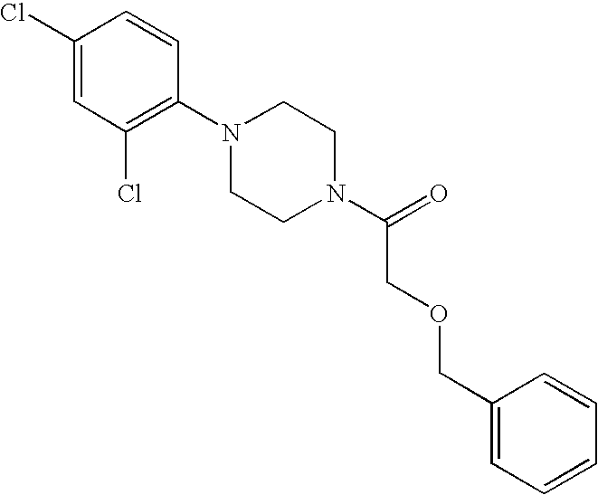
C1(Cl)=CC(Cl)=C(N2CCN(C(=O)COCC3=CC=CC=C3)CC2)C=C1
